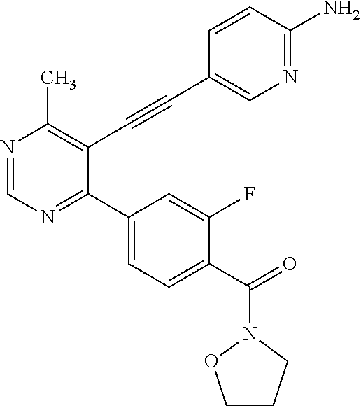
N1=CN=C(C2=CC=C(C(N3OCCC3)=O)C(F)=C2)C(C#CC2=CN=C(N)C=C2)=C1C
